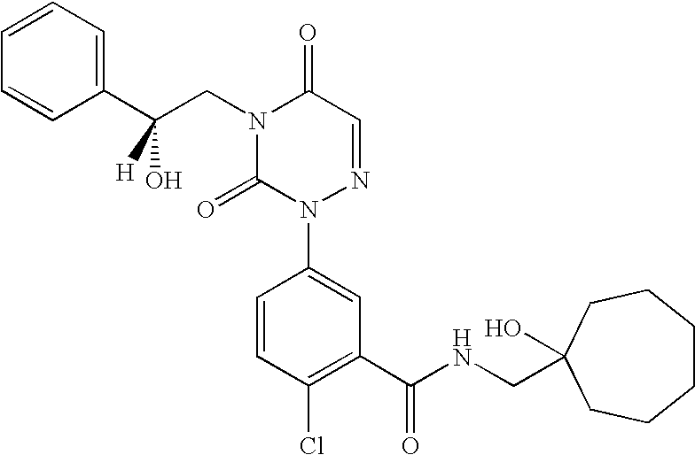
C1(C(NCC2(O)CCCCCC2)=O)=C(Cl)C=CC(N2N=CC(=O)N(CC(C3=CC=CC=C3)(O)[H])C2=O)=C1
